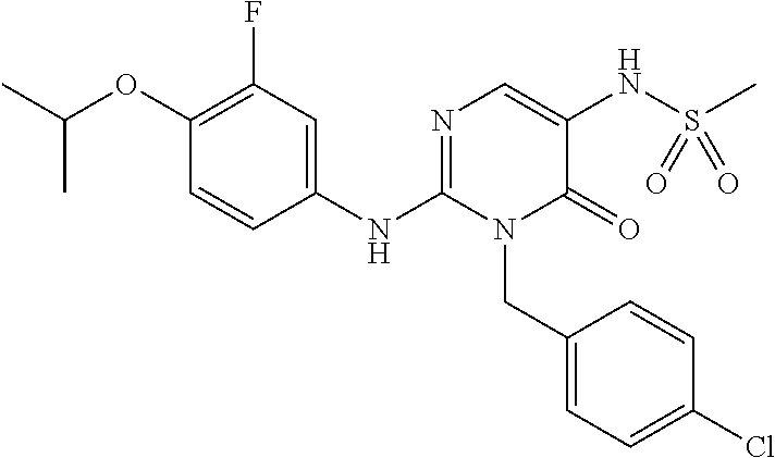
C1(OC(C)C)=C(F)C=C(NC2=NC=C(NS(C)(=O)=O)C(=O)N2CC2=CC=C(Cl)C=C2)C=C1
